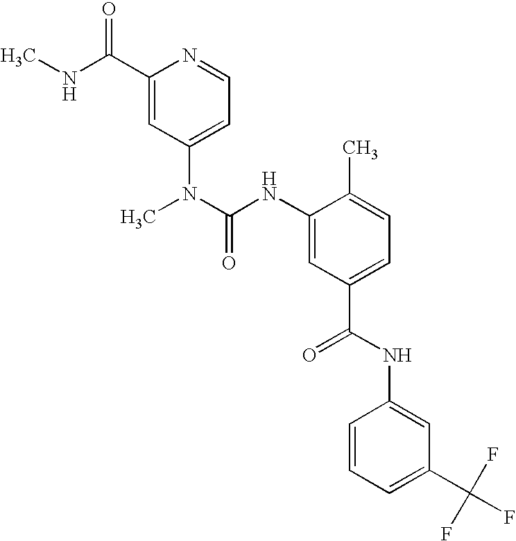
C1(C(NC)=O)=CC(N(C)C(NC2=CC(C(=O)NC3=CC(C(F)(F)F)=CC=C3)=CC=C2C)=O)=CC=N1
